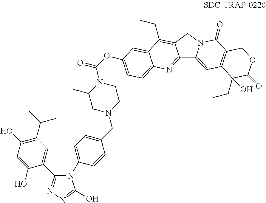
C12=NC3=CC=C(OC(=O)N4C(C)CN(CC5=CC=C(N6C(C7=CC(C(C)C)=C(O)C=C7O)=NN=C6O)C=C5)CC4)C=C3C(CC)=C1CN1C2=CC2=C(C1=O)COC(=O)C2(CC)O
